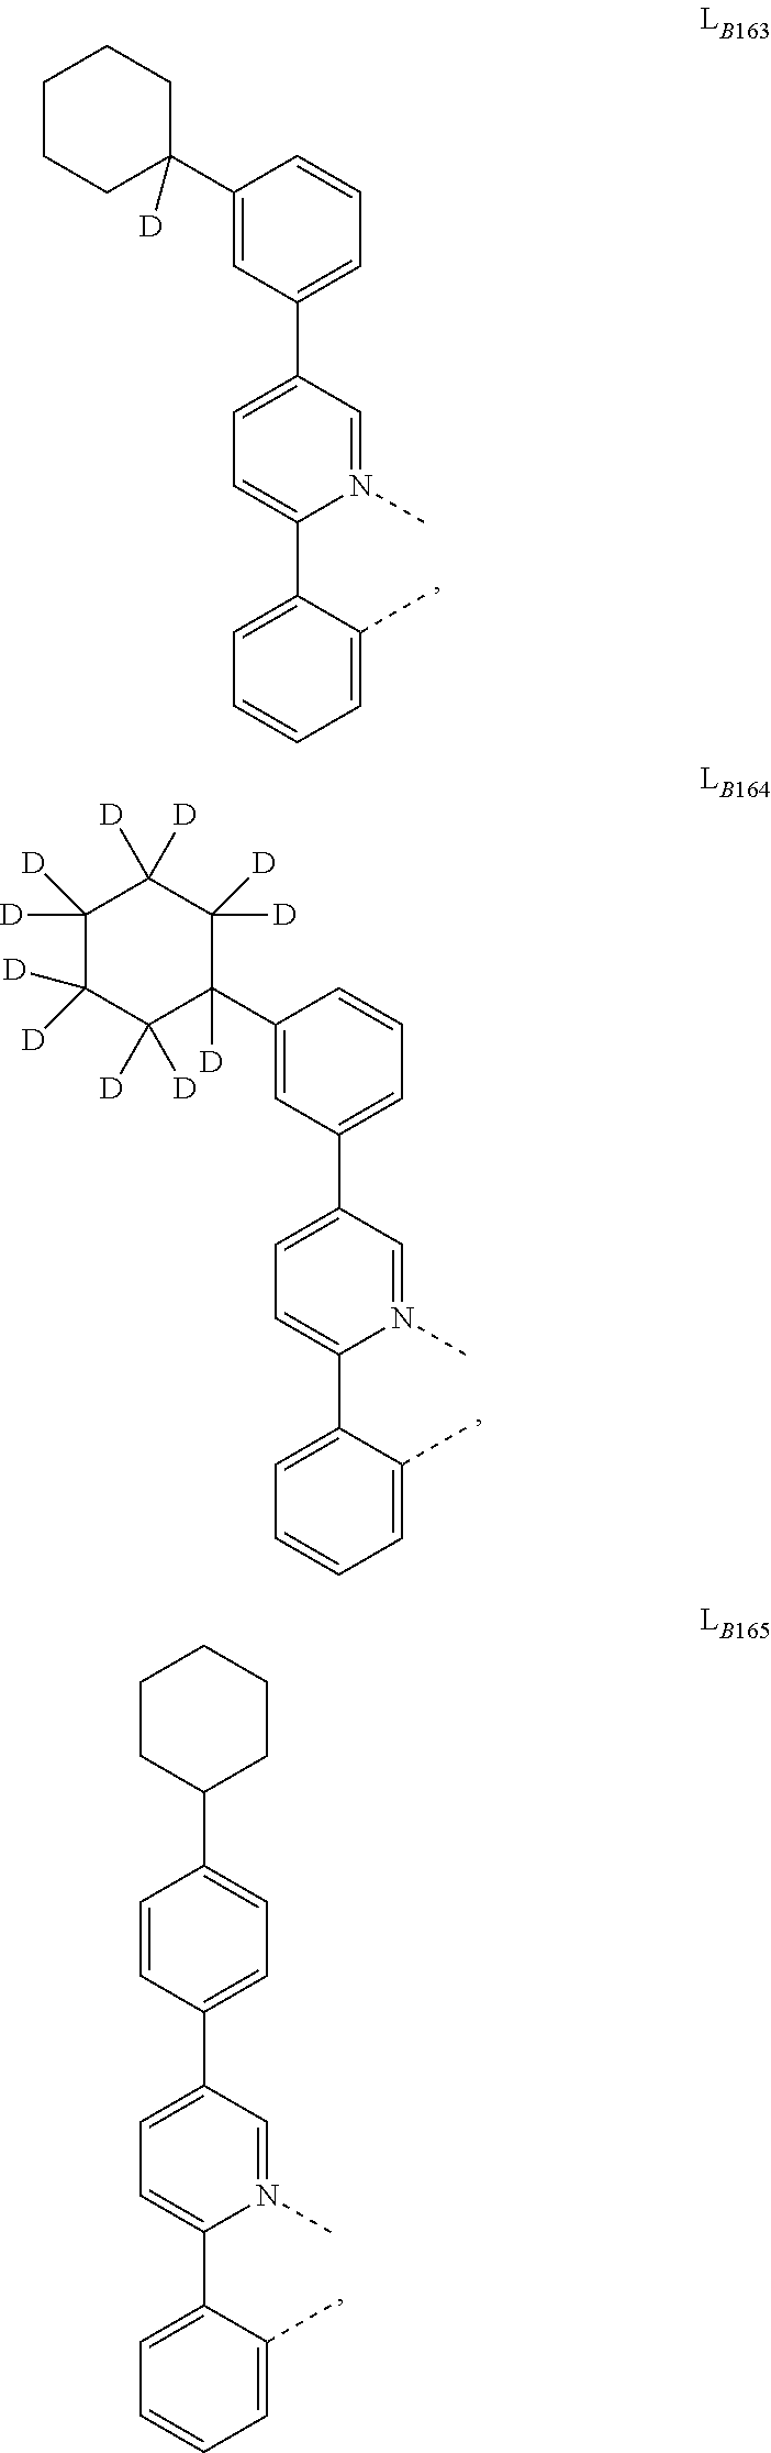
C1(C2([D])CCCCC2)=CC(C2=CC=C(C3=CC=CC=C3C)N(C)=C2)=CC=C1.C1(C2([D])C([D])([D])C([D])([D])C([D])([D])C([D])([D])C2([D])[D])=CC(C2=CC=C(C3=CC=CC=C3C)N(C)=C2)=CC=C1.C1=CC(C2=CC=C(C3=CC=CC=C3C)N(C)=C2)=CC=C1C1CCCCC1
